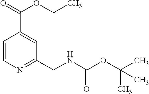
C1=CN=C(CNC(OC(C)(C)C)=O)C=C1C(OCC)=O
